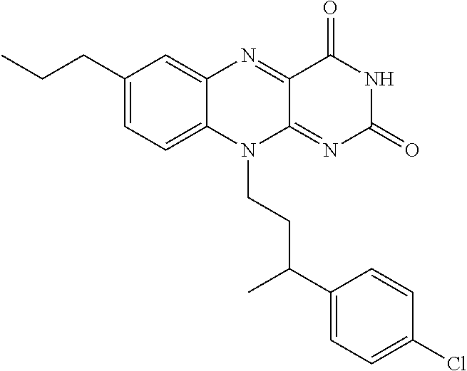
C1(CCC)=CC=C2C(=C1)N=C1C(=NC(=O)NC1=O)N2CCC(C1=CC=C(Cl)C=C1)C
